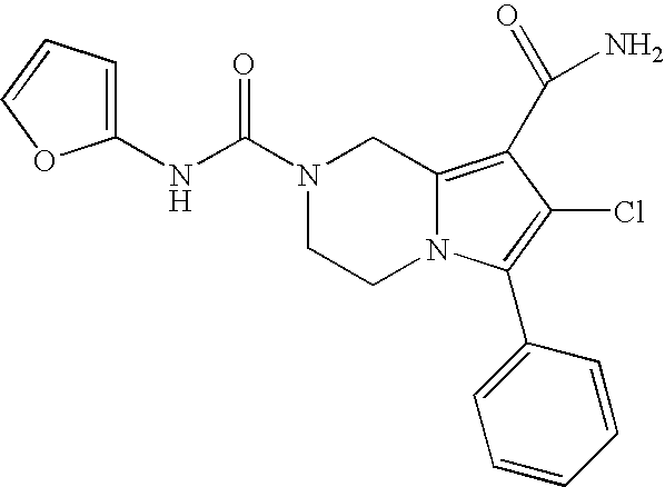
N1(C(NC2=CC=CO2)=O)CCN2C(=C(C(N)=O)C(Cl)=C2C2=CC=CC=C2)C1
